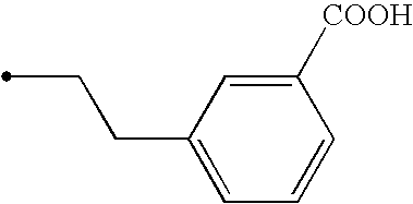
C(C1=CC=CC([COOH])=C1)CC
